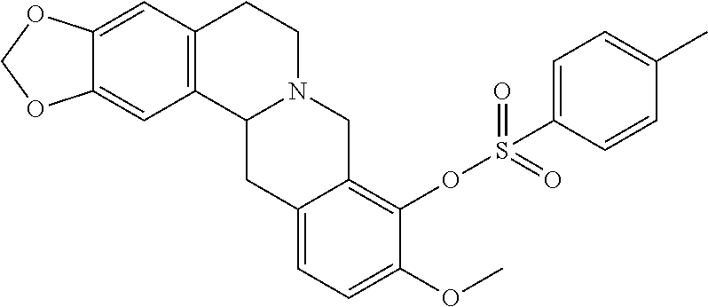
C12=C(C=C3C(=C1)OCO3)CCN1C2CC2=CC=C(OC)C(OS(=O)(=O)C3=CC=C(C)C=C3)=C2C1
